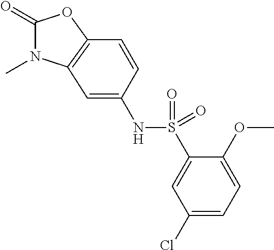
C1(=O)N(C)C2=C(O1)C=CC(NS(C1=CC(Cl)=CC=C1OC)(=O)=O)=C2
